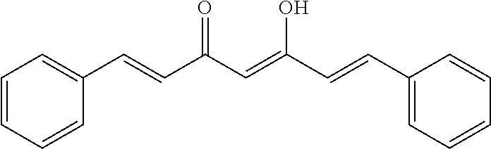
C1=CC=CC(C=CC(C=C(C=CC2=CC=CC=C2)O)=O)=C1
